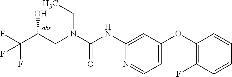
C(N(CC)C(=O)NC1=CC(OC2=C(F)C=CC=C2)=CC=N1)C(C(F)(F)F)O
